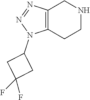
C12=C(CCNC1)N(C1CC(F)(F)C1)N=N2
